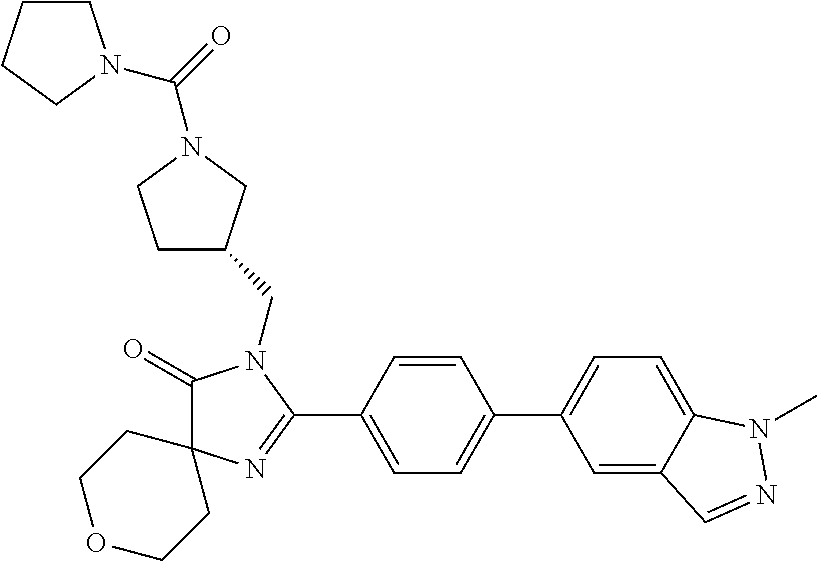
C1(=O)N(CC2CCN(C(=O)N3CCCC3)C2)C(C2=CC=C(C3=CC=C4C(=C3)C=NN4C)C=C2)=NC12CCOCC2
